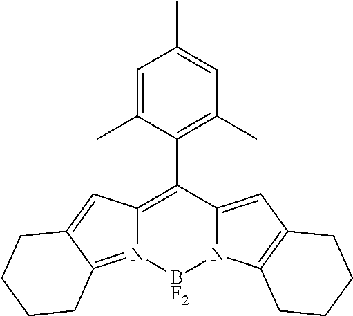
C1=C(C)C(C2=C3N(=C4C(=C3)CCCC4)[BF2]N3C2=CC2=C3CCCC2)=C(C)C=C1C
